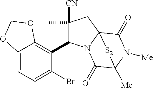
C1(C)([CN])C(C2=C3C(=CC=C2Br)OCO3)N2C3(C1)C(=O)N([Me])C([Me])(C2=O)[S2]3
